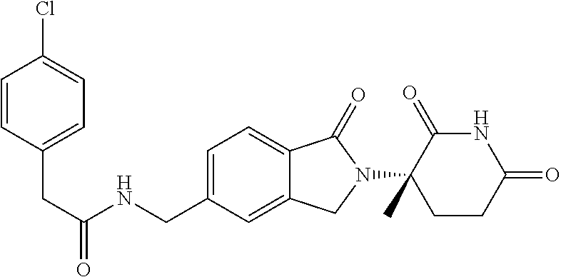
C(C1=CC=C(Cl)C=C1)C(NCC1=CC=C2C(=C1)CN(C1(C)CCC(=O)NC1=O)C2=O)=O
